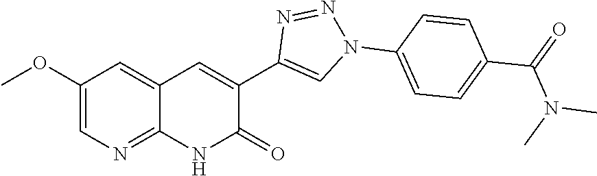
C1(OC)=CN=C2C(=C1)C=C(C1=CN(C3=CC=C(C(N(C)C)=O)C=C3)N=N1)C(=O)N2
